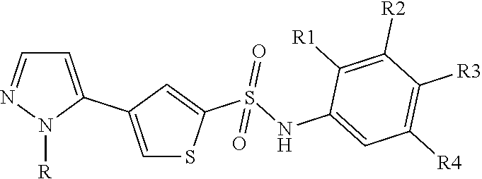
C1=C(C2=CSC(S(NC3=CC([R4])=C([R3])C([R2])=C3[R1])(=O)=O)=C2)N([R])N=C1
